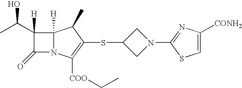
C1(C(C)O)([H])C(=O)N2C1([H])C(C)C(SC1CN(C3=NC([CONH2])=CS3)C1)=C2[COO]CC
